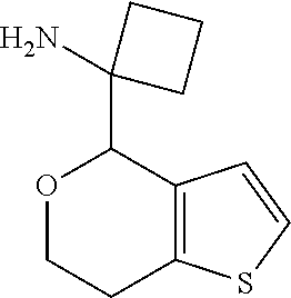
O1CCC2=C(C=CS2)C1C1(N)CCC1
